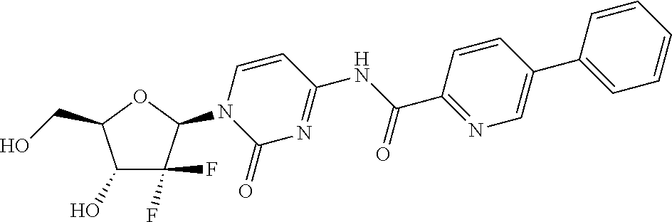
C1(O)C(F)(F)C(N2C(=O)N=C(NC(C3=NC=C(C4=CC=CC=C4)C=C3)=O)C=C2)OC1CO
